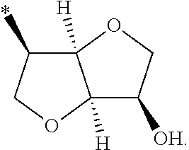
C12([H])C(*)COC1([H])C([OH])CO2
